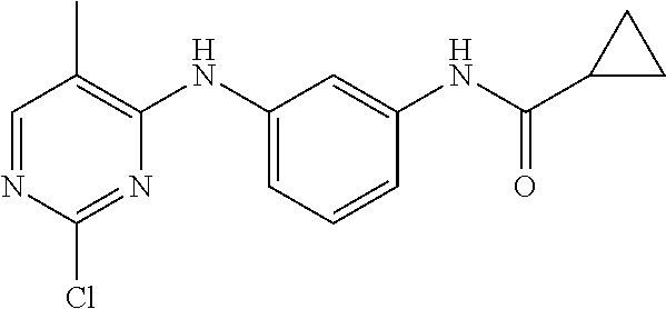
C1=NC(Cl)=NC(NC2=CC=CC(NC(C3CC3)=O)=C2)=C1C
